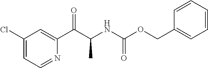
C1(Cl)=CC=NC(C(C(NC(OCC2=CC=CC=C2)=O)C)=O)=C1
